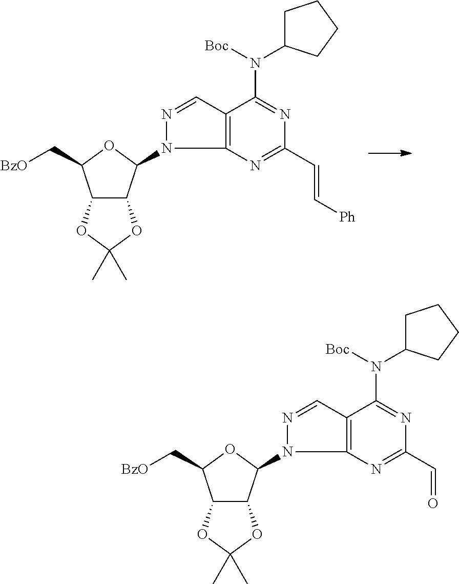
C12C(C(N3N=CC4=C3N=C(C=C[Ph])N=C4N(C3CCCC3)[Boc])OC1C[BzO])OC(C)(C)O2.C12C(C(N3N=CC4=C3N=C(C=O)N=C4N(C3CCCC3)[Boc])OC1C[BzO])OC(C)(C)O2
